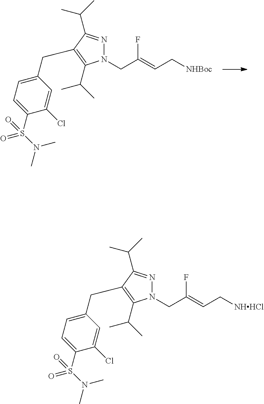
N1(CC(=CC[NHBoc])F)N=C(C(C)C)C(CC2=CC=C(S(N(C)C)(=O)=O)C(Cl)=C2)=C1C(C)C.N1(CC(=CC[NHHCl])F)N=C(C(C)C)C(CC2=CC=C(S(N(C)C)(=O)=O)C(Cl)=C2)=C1C(C)C
